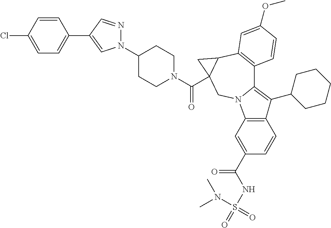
C1(N2N=CC(C3=CC=C(Cl)C=C3)=C2)CCN(C(=O)C23C(C4=C(C5=C(C6CCCCC6)C6=C(N5C2)C=C(C(=O)NS(=O)(N(C)C)=O)C=C6)C=CC(OC)=C4)C3)CC1
